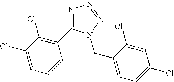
N1=C(C2=C(Cl)C(Cl)=CC=C2)N(CC2=CC=C(Cl)C=C2Cl)N=N1
